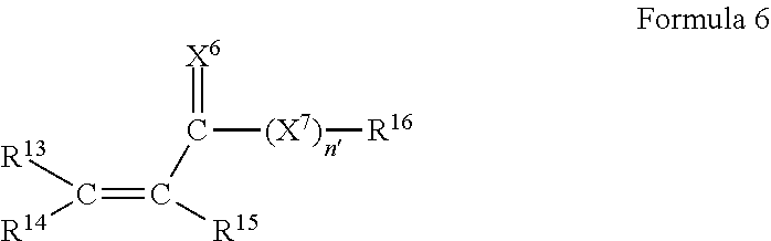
C(=C(C([(X7)][R16])=[X6])[R15])([R13])[R14]
